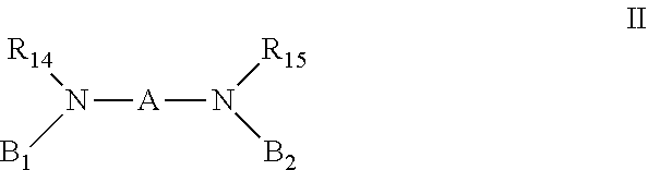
N([A]N([R15])[B2])([R14])[B1]
